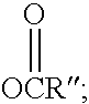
[OCR]=O
